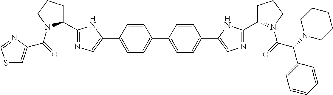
C1=CC(C2=CN=C(C3CCCN3C(=O)C3=CSC=N3)N2)=CC=C1C1=CC=C(C2=CN=C(C3CCCN3C(C(C3=CC=CC=C3)N3CCCCC3)=O)N2)C=C1
